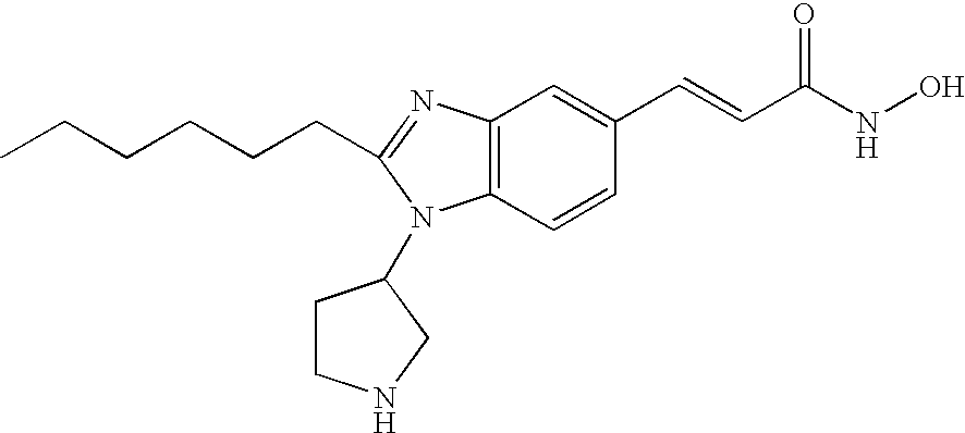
C12=C(C=CC(C=CC(NO)=O)=C1)N(C1CCNC1)C(CCCCCC)=N2
